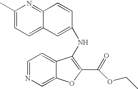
C1=NC=C2C(=C1)C(NC1=CC3=CC=C(C)N=C3C=C1)=C(C(=O)OCC)O2
